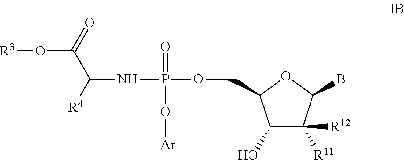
C1(O)C([R11])([R12])C(B)OC1COP(NC(C(=O)O[R3])[R4])(=O)O[Ar]
